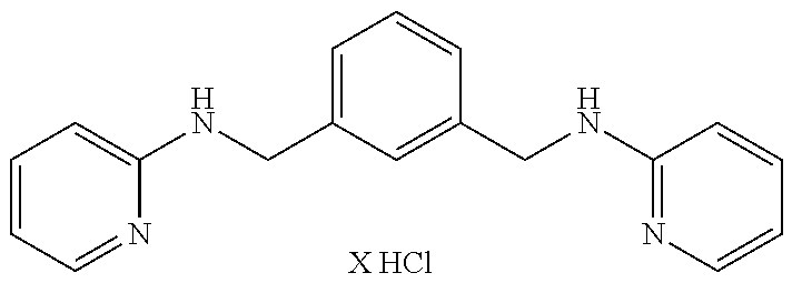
C1=CC=NC(NCC2=CC=CC(CNC3=NC=CC=C3)=C2)=C1.[X HCl]
